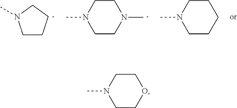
C1CN(C)CCO1.C1CN(C)CCN1C.C1CCCN1C.C1CN(C)CCC1
